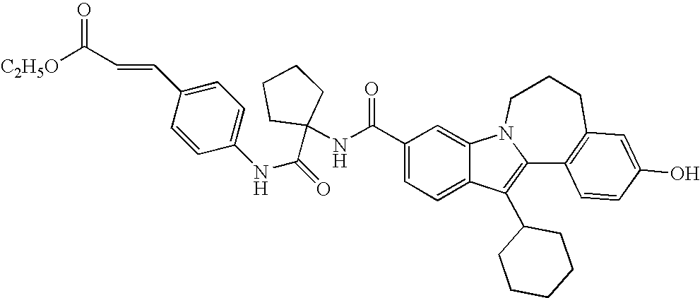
C1(C(NC2(C(NC3=CC=C(C=CC([C2H5O])=O)C=C3)=O)CCCC2)=O)=CC=C2C(=C1)N1C(=C2C2CCCCC2)C2=C(CCC1)C=C(O)C=C2
